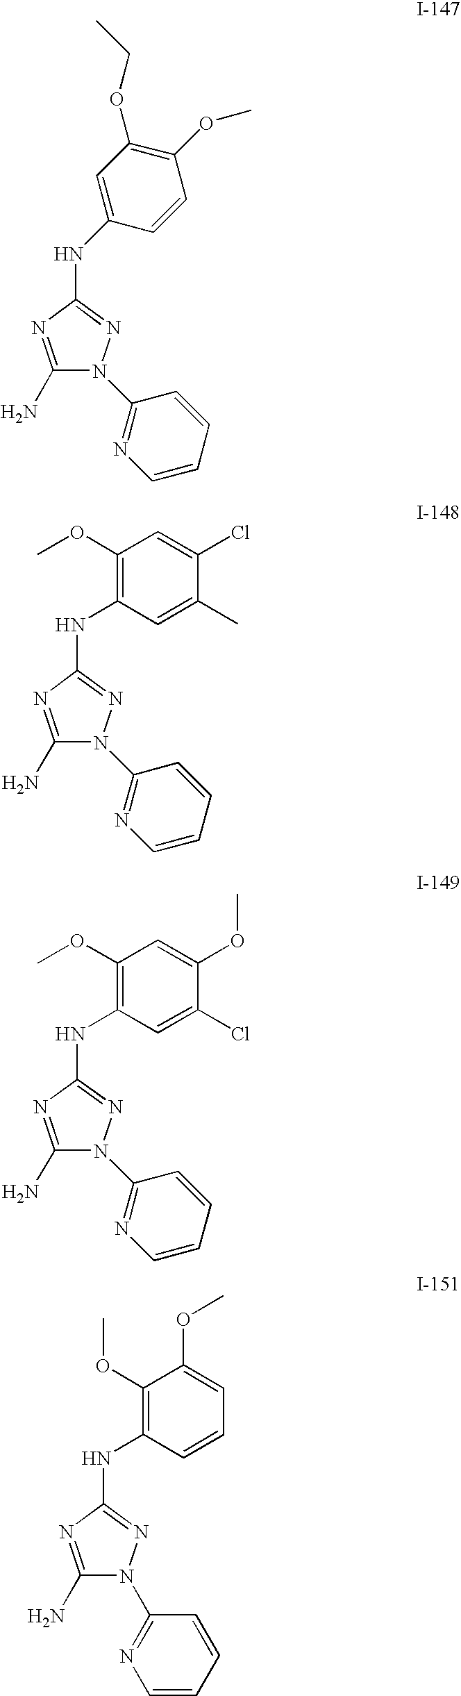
C1(N)=NC(NC2=CC(OCC)=C(OC)C=C2)=NN1C1=NC=CC=C1.C1(N)=NC(NC2=C(OC)C=C(Cl)C(C)=C2)=NN1C1=NC=CC=C1.C1(N)=NC(NC2=C(OC)C=C(OC)C(Cl)=C2)=NN1C1=NC=CC=C1.C1(N)=NC(NC2=C(OC)C(OC)=CC=C2)=NN1C1=NC=CC=C1
